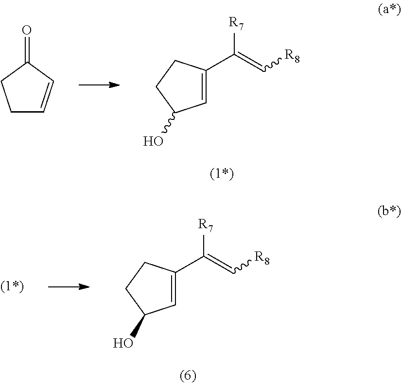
C1=C(C(=C[R8])[R7])CCC1O.C1C=CC(=O)C1.C1=C(C(=C[R8])[R7])CCC1O
